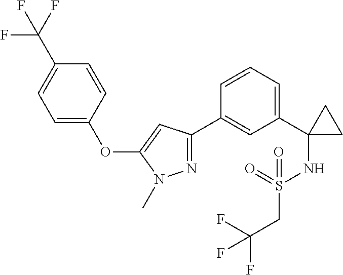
C1=C(C2(NS(=O)(CC(F)(F)F)=O)CC2)C=C(C2=NN(C)C(OC3=CC=C(C(F)(F)F)C=C3)=C2)C=C1
